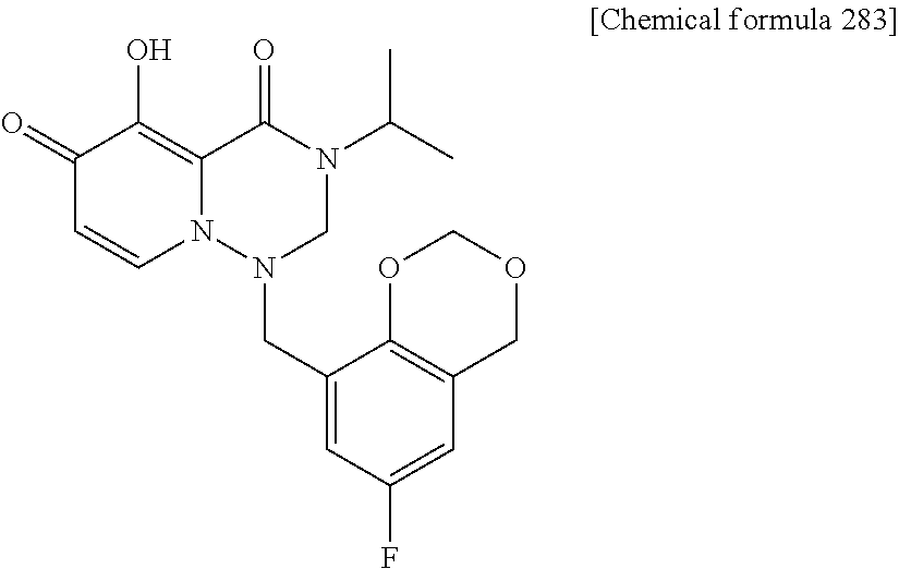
C(N1CN(C(C)C)C(=O)C2=C(O)C(=O)C=CN12)C1=CC(F)=CC2=C1OCOC2
